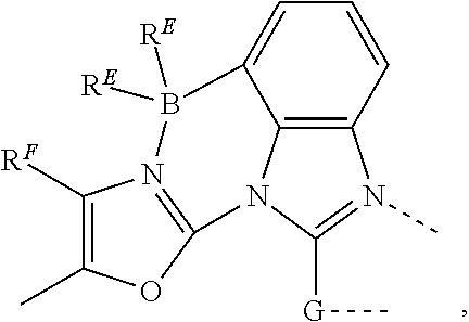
C12=C3C=CC=C1B([RE])([RE])N1=C(N2C([G]C)=N3C)OC(C)=C1[RF]
